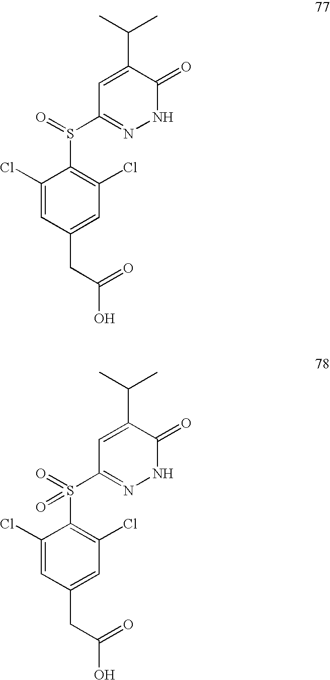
C1(Cl)=CC(CC(O)=O)=CC(Cl)=C1S(C1=NNC(=O)C(C(C)C)=C1)=O.C1(Cl)=CC(CC(O)=O)=CC(Cl)=C1S(C1=NNC(=O)C(C(C)C)=C1)(=O)=O
